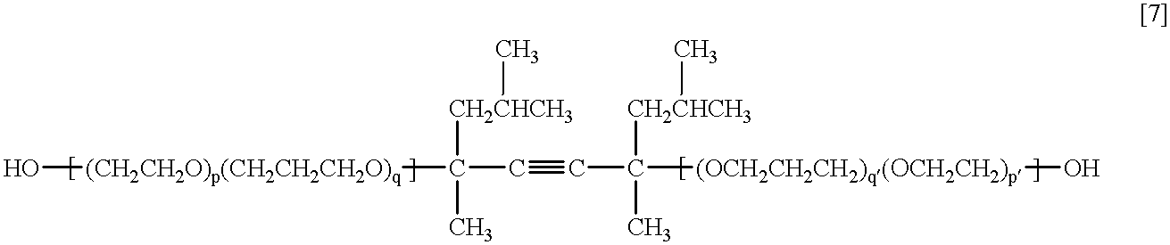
O[(CH2CH2O)p(CH2CH2CH2O)q]C(C#CC([(OCH2CH2CH2)q(OCH2CH2)p]O)([CH2CHCH3]C)C)([CH2CHCH3]C)C
